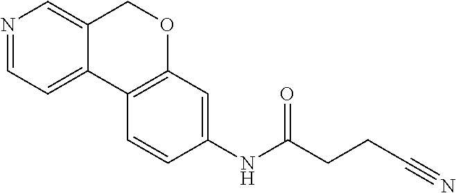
C12=CC=NC=C1COC1=C2C=CC(NC(CCC#N)=O)=C1
